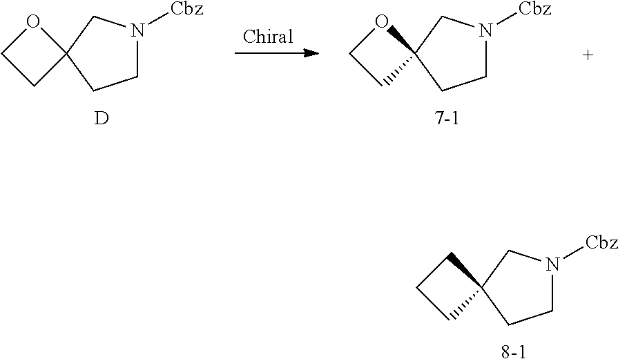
C1N([Cbz])CC2(C1)CCC2.[8-1].C1N([Cbz])CC2(C1)OCC2.[D].C1N([Cbz])CC2(C1)OCC2.[7-1]
